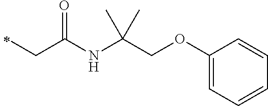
C(C(NC(COC1=CC=CC=C1)(C)C)=O)C
